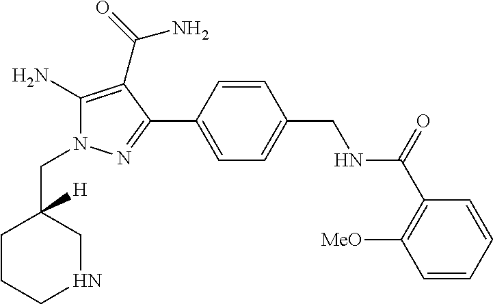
C1=C(C2=NN(CC3([H])CCCNC3)C(N)=C2C(=O)N)C=CC(CNC(C2=C([MeO])C=CC=C2)=O)=C1
